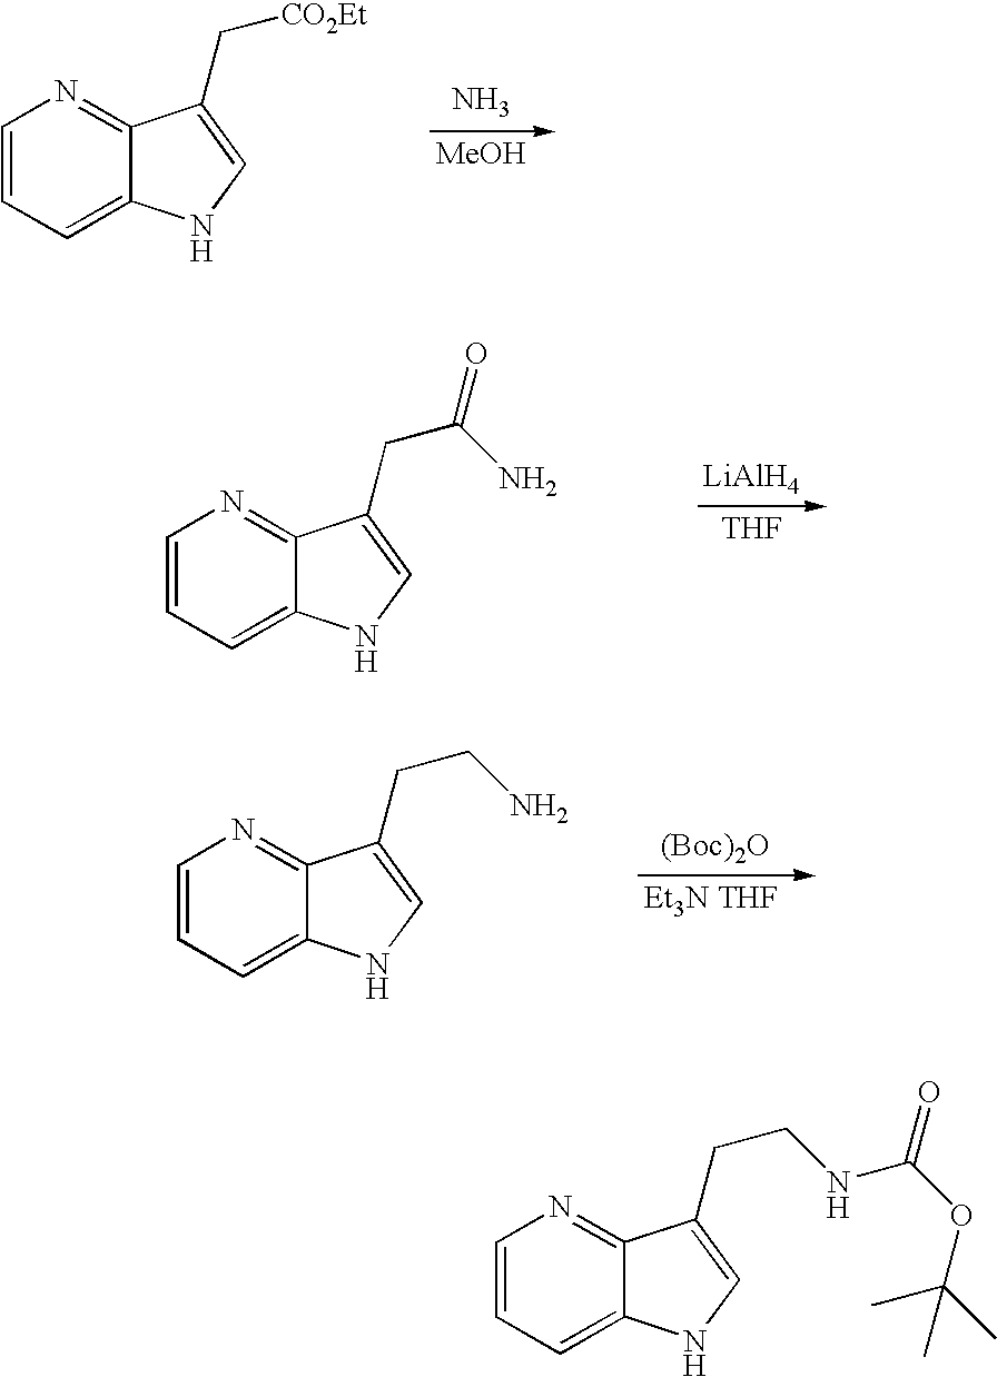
[LiAlH4].[THF].C1=CC=C2C(=N1)C(CC(=O)N)=CN2.N.[MeOH].C1=CC=C2C(=N1)C(C[CO2Et])=CN2.[(Boc)2O].[Et3N THF].C1=CC=C2C(=N1)C(CCN)=CN2.C1=CC=C2C(=N1)C(CCNC(OC(C)(C)C)=O)=CN2
